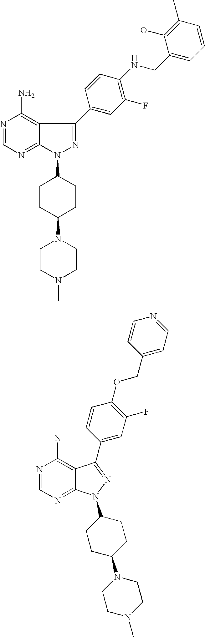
N1=CN=C2C(=C1N)C(C1=CC(F)=C(OCC3=CC=NC=C3)C=C1)=NN2C1CCC(N2CCN(C)CC2)CC1.N1(C2CCC(N3CCN(C)CC3)CC2)N=C(C2=CC(F)=C(NCC3=CC=CC(C)=C3O)C=C2)C2=C(N)N=CN=C12
